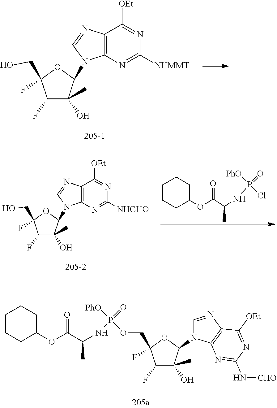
C1(F)C(O)(C)C(N2C=NC3=C2N=C(N[CHO])N=C3[OEt])OC1(COP(NC(C(OC1CCCCC1)=O)C)(=O)[PhO])F.C1(F)C(O)(C)C(N2C3=C(C([OEt])=NC([NHMMT])=N3)N=C2)OC1(CO)F.C1CCC(OC(C(NP(=O)(Cl)[PhO])C)=O)CC1.C1(F)C(O)(C)C(N2C3=C(C([OEt])=NC([NHCHO])=N3)N=C2)OC1(CO)F
